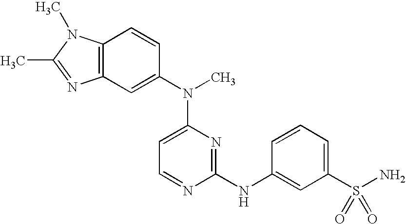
C12=C(C=C(N(C)C3=CC=NC(NC4=CC(S(N)(=O)=O)=CC=C4)=N3)C=C1)N=C(C)N2C
